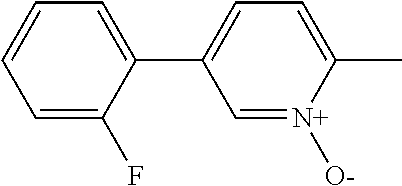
C1=CC=C(F)C(C2=CC=C(C)[N+]([O-])=C2)=C1
